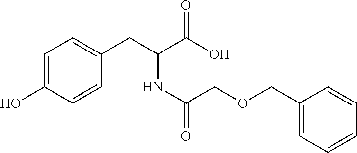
OC1=CC=C(CC(C(O)=O)NC(=O)COCC2=CC=CC=C2)C=C1
